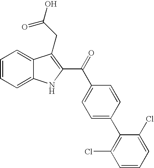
C1=CC=C2C(=C1)C(CC(=O)O)=C(C(=O)C1=CC=C(C3=C(Cl)C=CC=C3Cl)C=C1)N2
